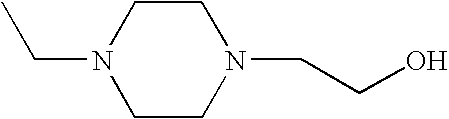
C1CN(CCO)CCN1CC
